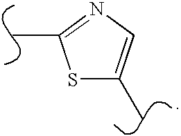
S1C(C)=CN=C1C
